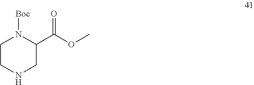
C1CNCC(C(OC)=O)N1[Boc]
